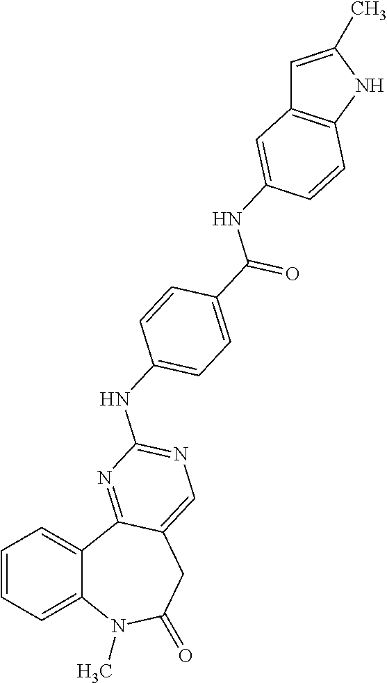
C1=CC=C2C(=C1)C1=NC(NC3=CC=C(C(=O)NC4=CC5=C(NC(C)=C5)C=C4)C=C3)=NC=C1CC(=O)N2C
